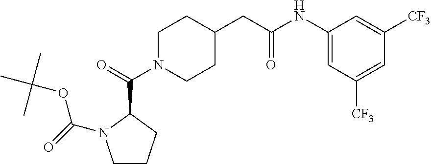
C1(C(N2CCC(CC(NC3=CC([CF3])=CC([CF3])=C3)=O)CC2)=O)N(C(=O)OC(C)(C)C)CCC1
